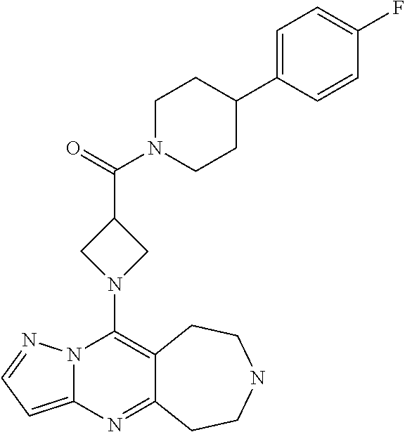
N12C(=CC=N1)N=C1C(=C2N2CC(C(=O)N3CCC(C4=CC=C(F)C=C4)CC3)C2)CCNCC1
